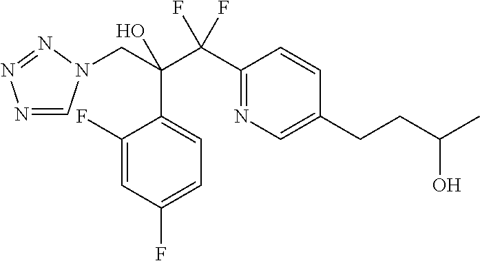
N1=CN(CC(C(C2=NC=C(CCC(C)O)C=C2)(F)F)(O)C2=CC=C(F)C=C2F)N=N1
